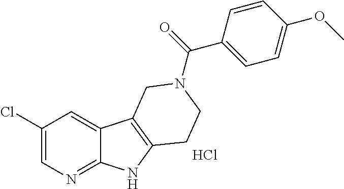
C1(Cl)=CN=C2C(=C1)C1=C(N2)CCN(C(C2=CC=C(OC)C=C2)=O)C1.Cl
